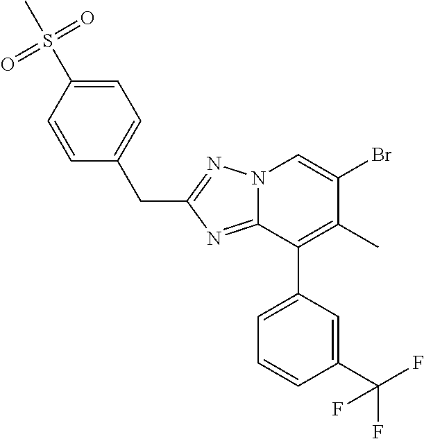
N12C(=NC(CC3=CC=C(S(=O)(=O)C)C=C3)=N1)C(C1=CC=CC(C(F)(F)F)=C1)=C(C)C(Br)=C2
